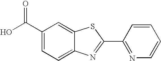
C1(C(O)=O)=CC=C2C(=C1)SC(C1=NC=CC=C1)=N2
